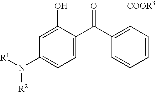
C1=CC([COOR3])=C(C(C2=CC=C(N([R1])[R2])C=C2O)=O)C=C1
